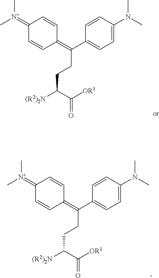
C(C([OR1])=O)([(R2)2N])CCC(C1=CC=C(N(C)C)C=C1)=C1C=CC(=[N+](C)C)C=C1.C(C([OR1])=O)([(R2)2N])CCC(C1=CC=C(N(C)C)C=C1)=C1C=CC(=[N+](C)C)C=C1
